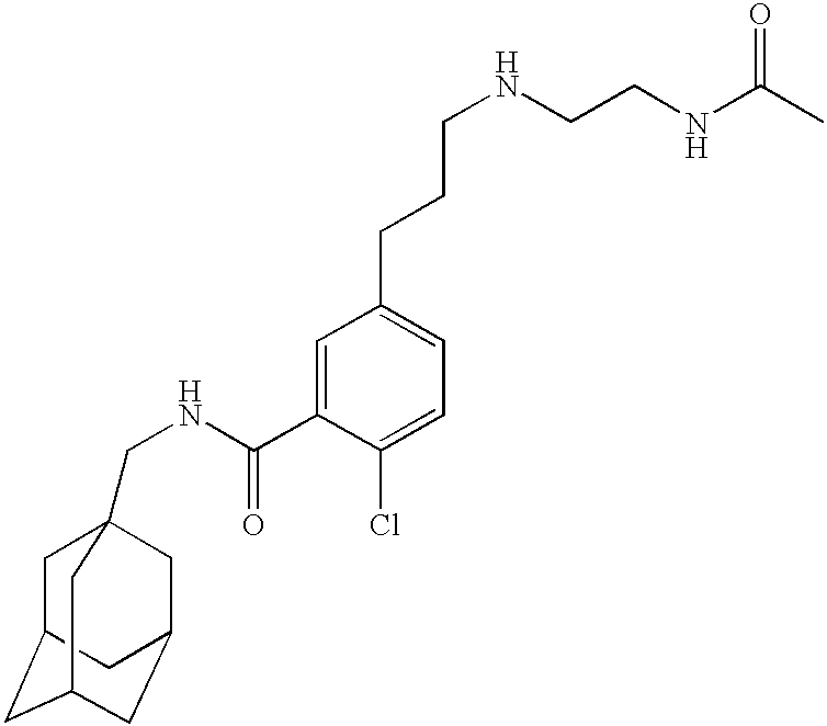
C1C2CC3CC(CC1(CNC(C1=CC(CCCNCCNC(C)=O)=CC=C1Cl)=O)C3)C2
